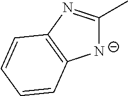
[N-]1C(C)=NC2=C1C=CC=C2
